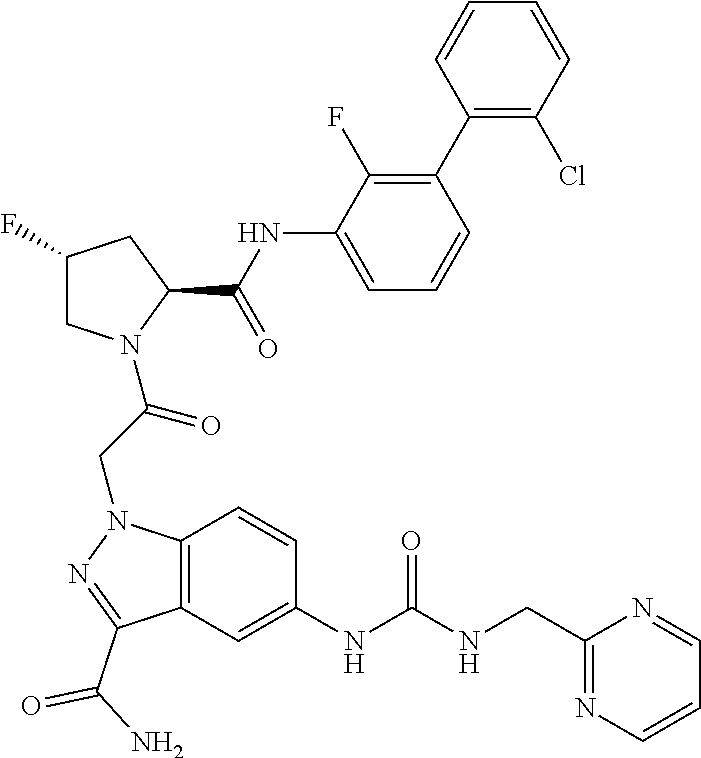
C1(NC(C2CC(F)CN2C(CN2C3=C(C(C(N)=O)=N2)C=C(NC(NCC2=NC=CC=N2)=O)C=C3)=O)=O)=CC=CC(C2=C(Cl)C=CC=C2)=C1F
